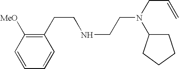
C1(CCNCCN(C2CCCC2)CC=C)=C([MeO])C=CC=C1
